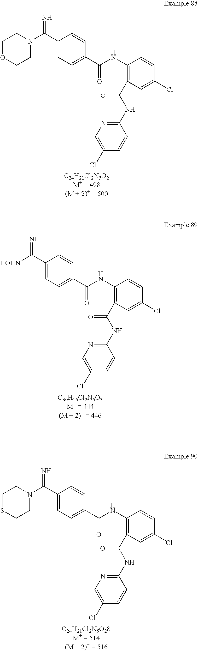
C1(NC(C2=CC=C(C(N3CCSCC3)=N)C=C2)=O)=C(C(=O)NC2=NC=C(Cl)C=C2)C=C(Cl)C=C1.C1(NC(C2=CC=C(C(=N)N3CCOCC3)C=C2)=O)=C(C(=O)NC2=NC=C(Cl)C=C2)C=C(Cl)C=C1.C1(NC(C2=CC=C(C([HOHN])=N)C=C2)=O)=C(C(=O)NC2=NC=C(Cl)C=C2)C=C(Cl)C=C1
